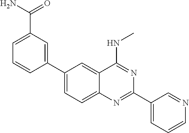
C1(C2=CC(C(=O)N)=CC=C2)=CC=C2C(=C1)C(NC)=NC(C1=CC=CN=C1)=N2
